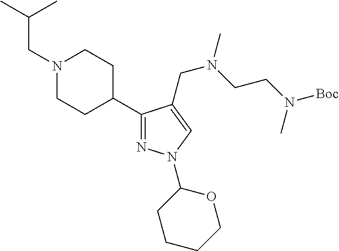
C(C)(C)CN1CCC(C2=NN(C3CCCCO3)C=C2CN(CCN(C)[Boc])C)CC1
